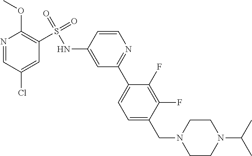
C1=C(CN2CCN(C(C)C)CC2)C(F)=C(F)C(C2=NC=CC(NS(=O)(=O)C3=C(OC)N=CC(Cl)=C3)=C2)=C1
